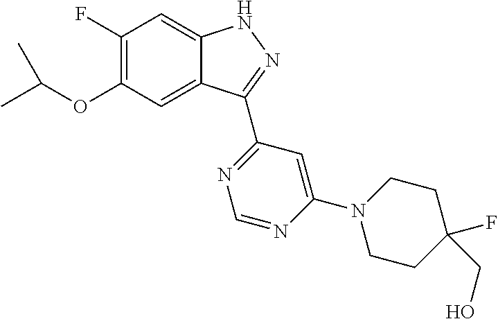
C1(F)=C(OC(C)C)C=C2C(=C1)NN=C2C1=NC=NC(N2CCC(F)(CO)CC2)=C1
